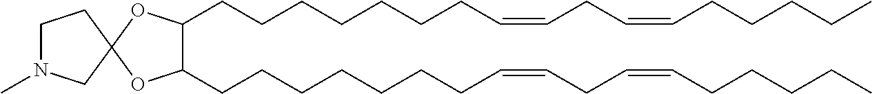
C1(CCCCCCCC=CCC=CCCCCC)C(CCCCCCCC=CCC=CCCCCC)OC2(O1)CN(C)CC2
